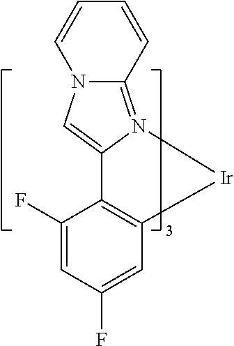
C12=C(C=C(F)C=C1F)[Ir]N1=C3N(C=C21)C=CC=C3
